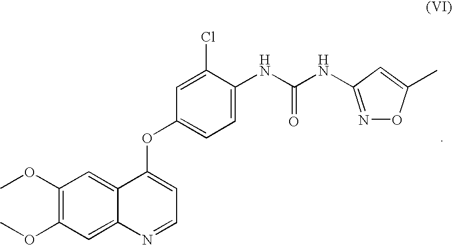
C12=CC(OC)=C(OC)C=C1N=CC=C2OC1=CC=C(NC(NC2=NOC(C)=C2)=O)C(Cl)=C1
